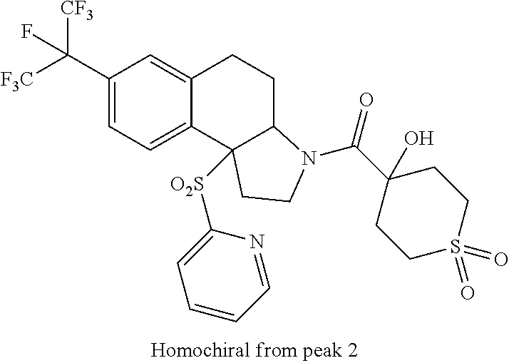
C1(C([F3C])([CF3])F)=CC=C2C(=C1)CCC1C2([O2S]C2=CC=CC=N2)CCN1C(C1(O)CCS(=O)(=O)CC1)=O
